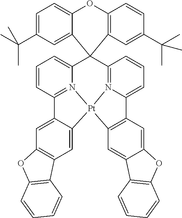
C1=CC2=N3C(=C1)C1(C4=N5C(=CC=C4)C4=C([Pt]35C3=CC5=C(C=C23)OC2=C5C=CC=C2)C=C2C(=C4)OC3=C2C=CC=C3)C2=C(OC3=CC=C(C(C)(C)C)C=C13)C=CC(C(C)(C)C)=C2
